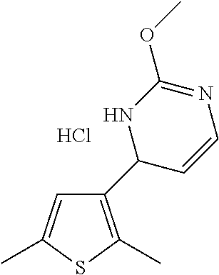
C1(C2C=CN=C(OC)N2)=C(C)SC(C)=C1.Cl
